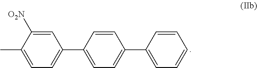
C1=C([O2N])C(C)=CC=C1C1=CC=C(C2=CC=CC=C2)C=C1
